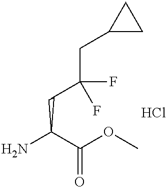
NC(C(OC)=O)CC(CC1CC1)(F)F.Cl
